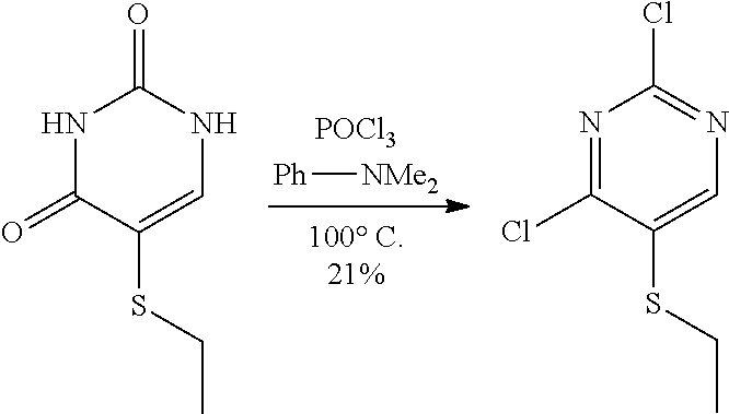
[Ph][NMe2].[POCl3].C1(Cl)=NC(Cl)=NC=C1SCC.C1(=O)C(SCC)=CNC(=O)N1
